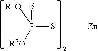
P(S)([R2O])([R1O])=S.[Zn]
